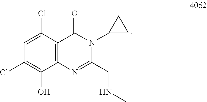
C1=C(Cl)C2=C(C(O)=C1Cl)N=C(CNC)N(C1CC1)C2=O
